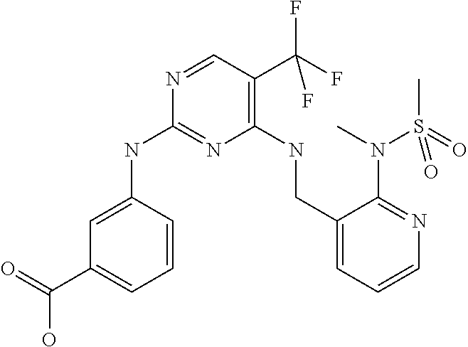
N1=CC(C(F)(F)F)=C(NCC2=CC=CN=C2N(C)S(=O)(C)=O)N=C1NC1=CC(C(=O)O)=CC=C1
